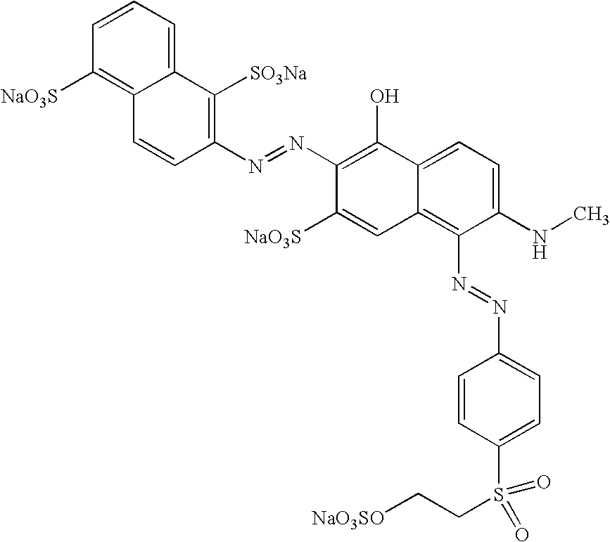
C1=CC(N=NC2=C(O)C3=CC=C(NC)C(N=NC4=CC=C(S(CC[NaO3SO])(=O)=O)C=C4)=C3C=C2[NaO3S])=C([SO3Na])C2=CC=CC([NaO3S])=C12
